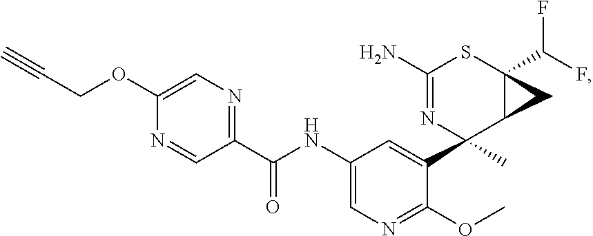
O(C1=CN=C(C(NC2=CN=C(OC)C(C3(C)N=C(N)SC4(C(F)F)C3C4)=C2)=O)C=N1)CC#C
